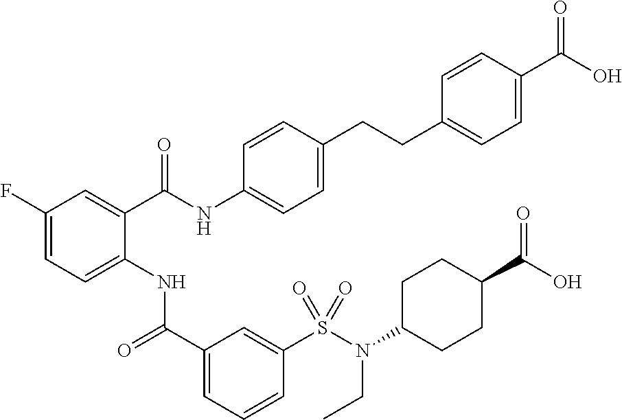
C1(F)=CC=C(NC(C2=CC=CC(S(N(C3CCC(C(O)=O)CC3)CC)(=O)=O)=C2)=O)C(C(NC2=CC=C(CCC3=CC=C(C(O)=O)C=C3)C=C2)=O)=C1
